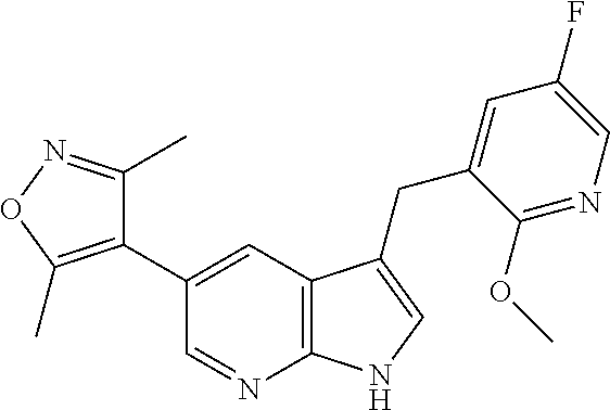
C1(C2=C(C)ON=C2C)=CC2=C(N=C1)NC=C2CC1=CC(F)=CN=C1OC
